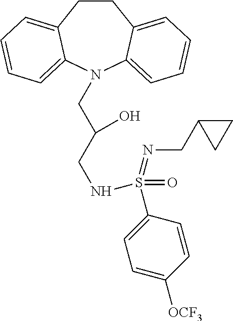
C1CC2=CC=CC=C2N(CC(CNS(C2=CC=C([OCF3])C=C2)(=NCC2CC2)=O)O)C2=CC=CC=C12
